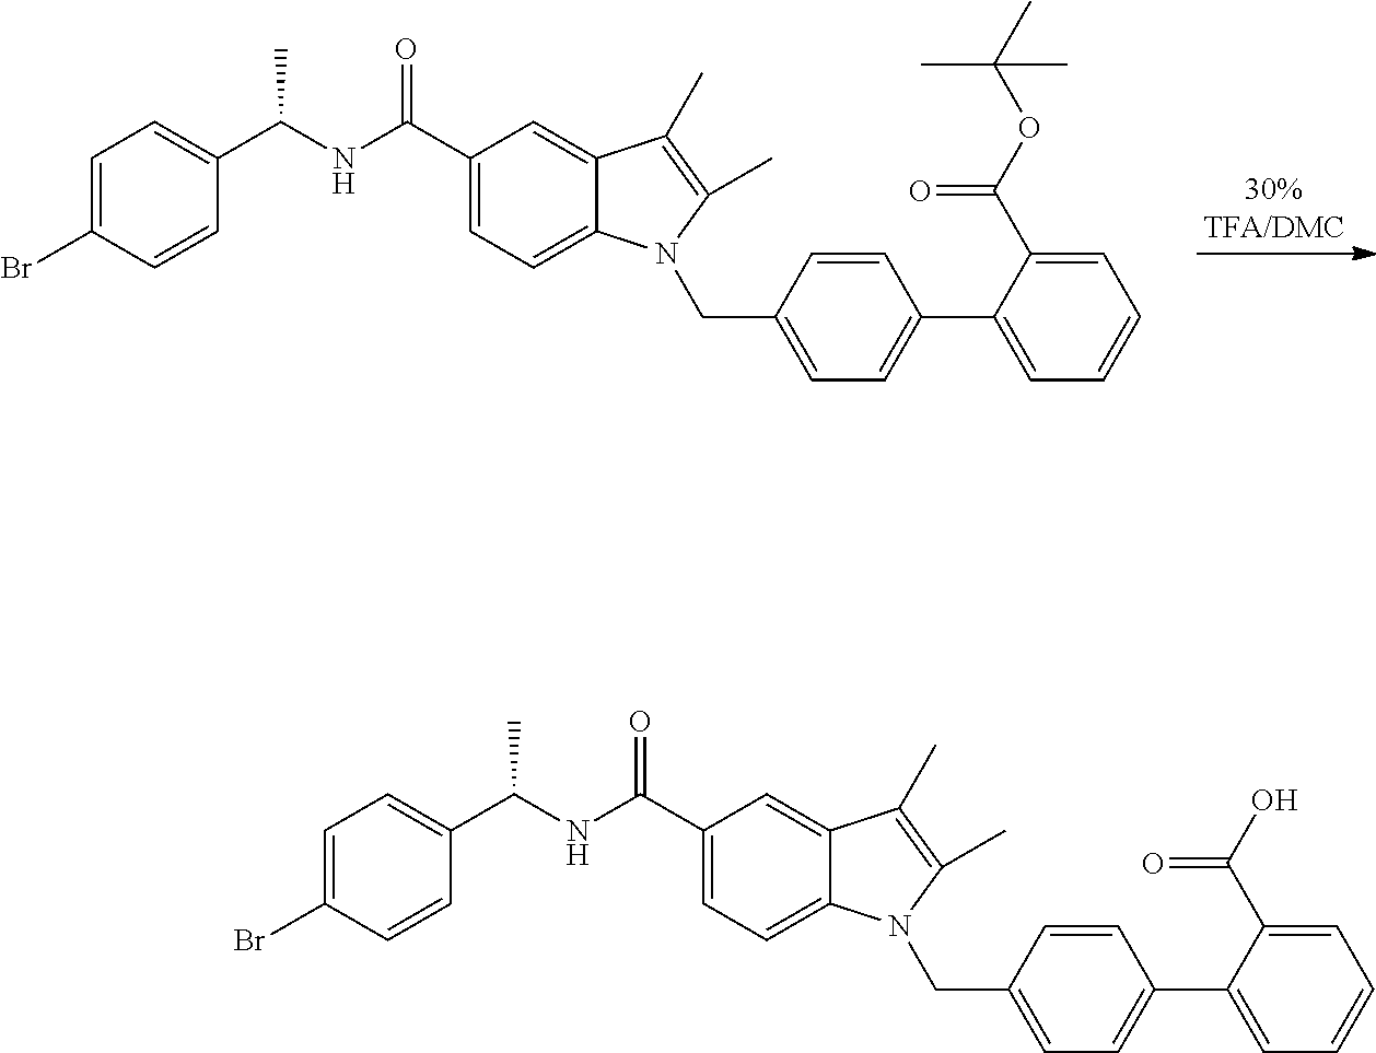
C1(C(NC(C2=CC=C(Br)C=C2)C)=O)=CC=C2C(=C1)C(C)=C(C)N2CC1=CC=C(C2=CC=CC=C2C(OC(C)(C)C)=O)C=C1.C1(C(NC(C2=CC=C(Br)C=C2)C)=O)=CC=C2C(=C1)C(C)=C(C)N2CC1=CC=C(C2=CC=CC=C2C(O)=O)C=C1
